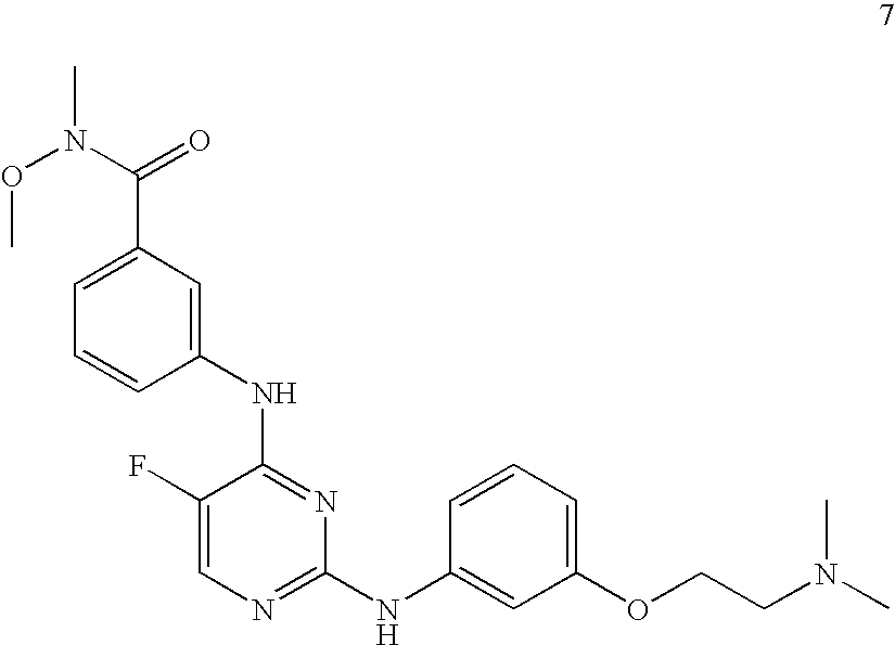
C1=CC(NC2=NC(NC3=CC(OCCN(C)C)=CC=C3)=NC=C2F)=CC(C(N(OC)C)=O)=C1
